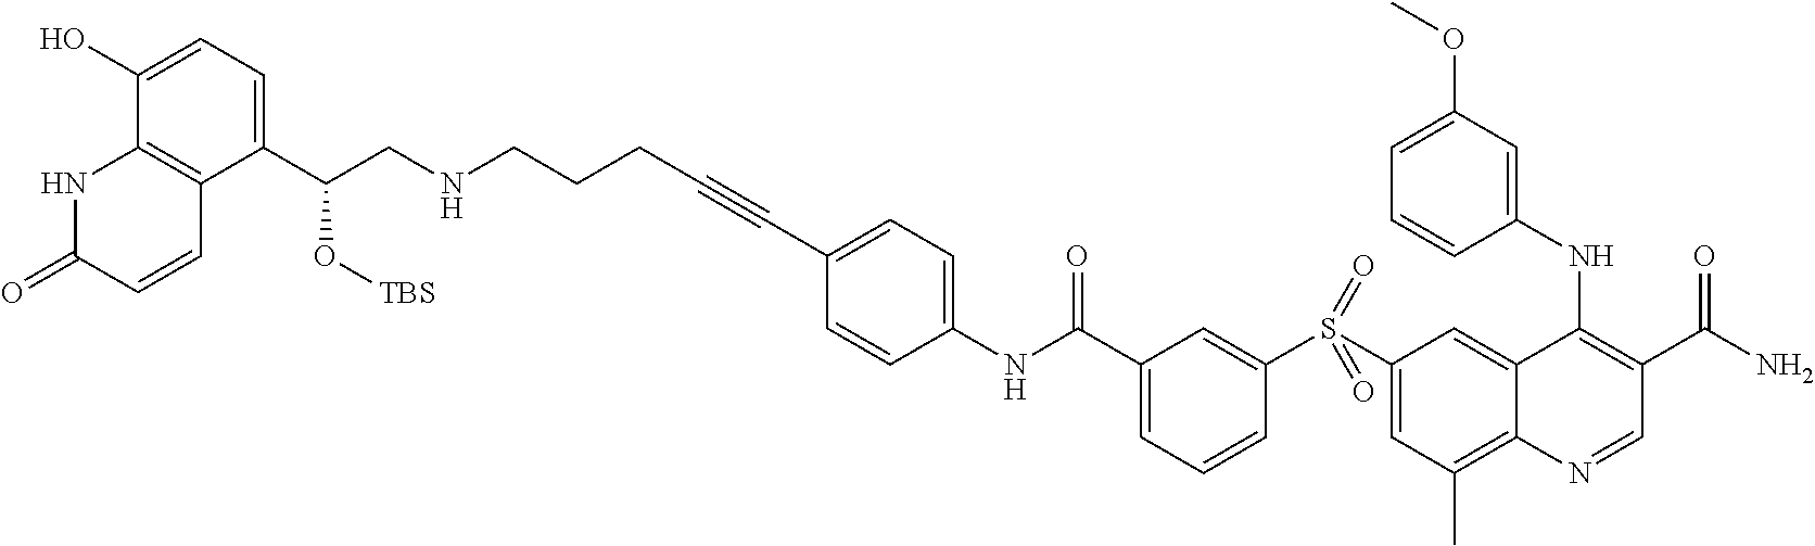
N(C(C1=CC=CC(S(C2=CC(C)=C3C(=C2)C(NC2=CC(OC)=CC=C2)=C(C(N)=O)C=N3)(=O)=O)=C1)=O)C1=CC=C(C#CCCCNCC(C2=CC=C(O)C3=C2C=CC(=O)N3)O[TBS])C=C1
